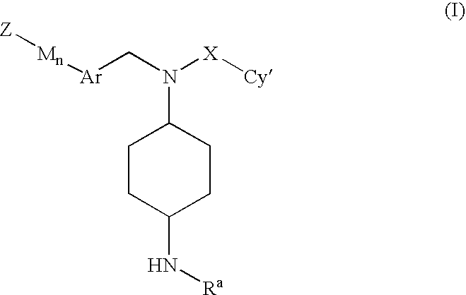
C1CC(N[Ra])CCC1N(C[Ar][Mn][Z])[X][Cy]
